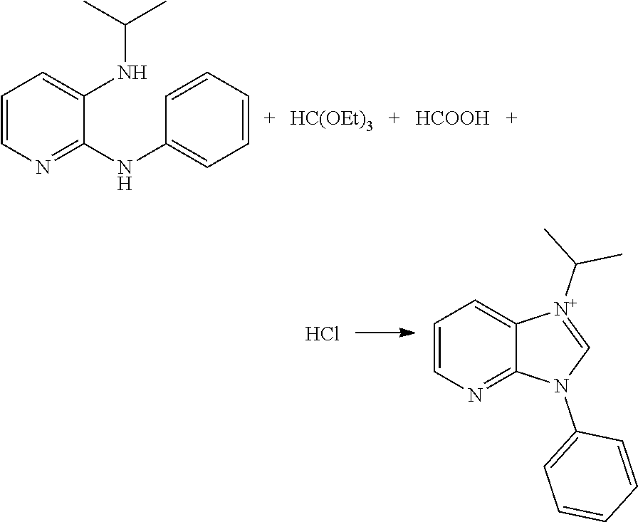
C1=CN=C(NC2=CC=CC=C2)C(NC(C)C)=C1.[HC(OEt)3].[HCOOH].Cl.C1=CN=C2C(=C1)[N+](C(C)C)=CN2C1=CC=CC=C1
